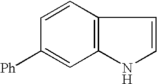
C1=CC2=C(C=C1[Ph])NC=C2
